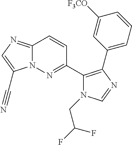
N12C(=NC=C1C#N)C=CC(C1=C(C3=CC=CC([F3CO])=C3)N=CN1CC(F)F)=N2
